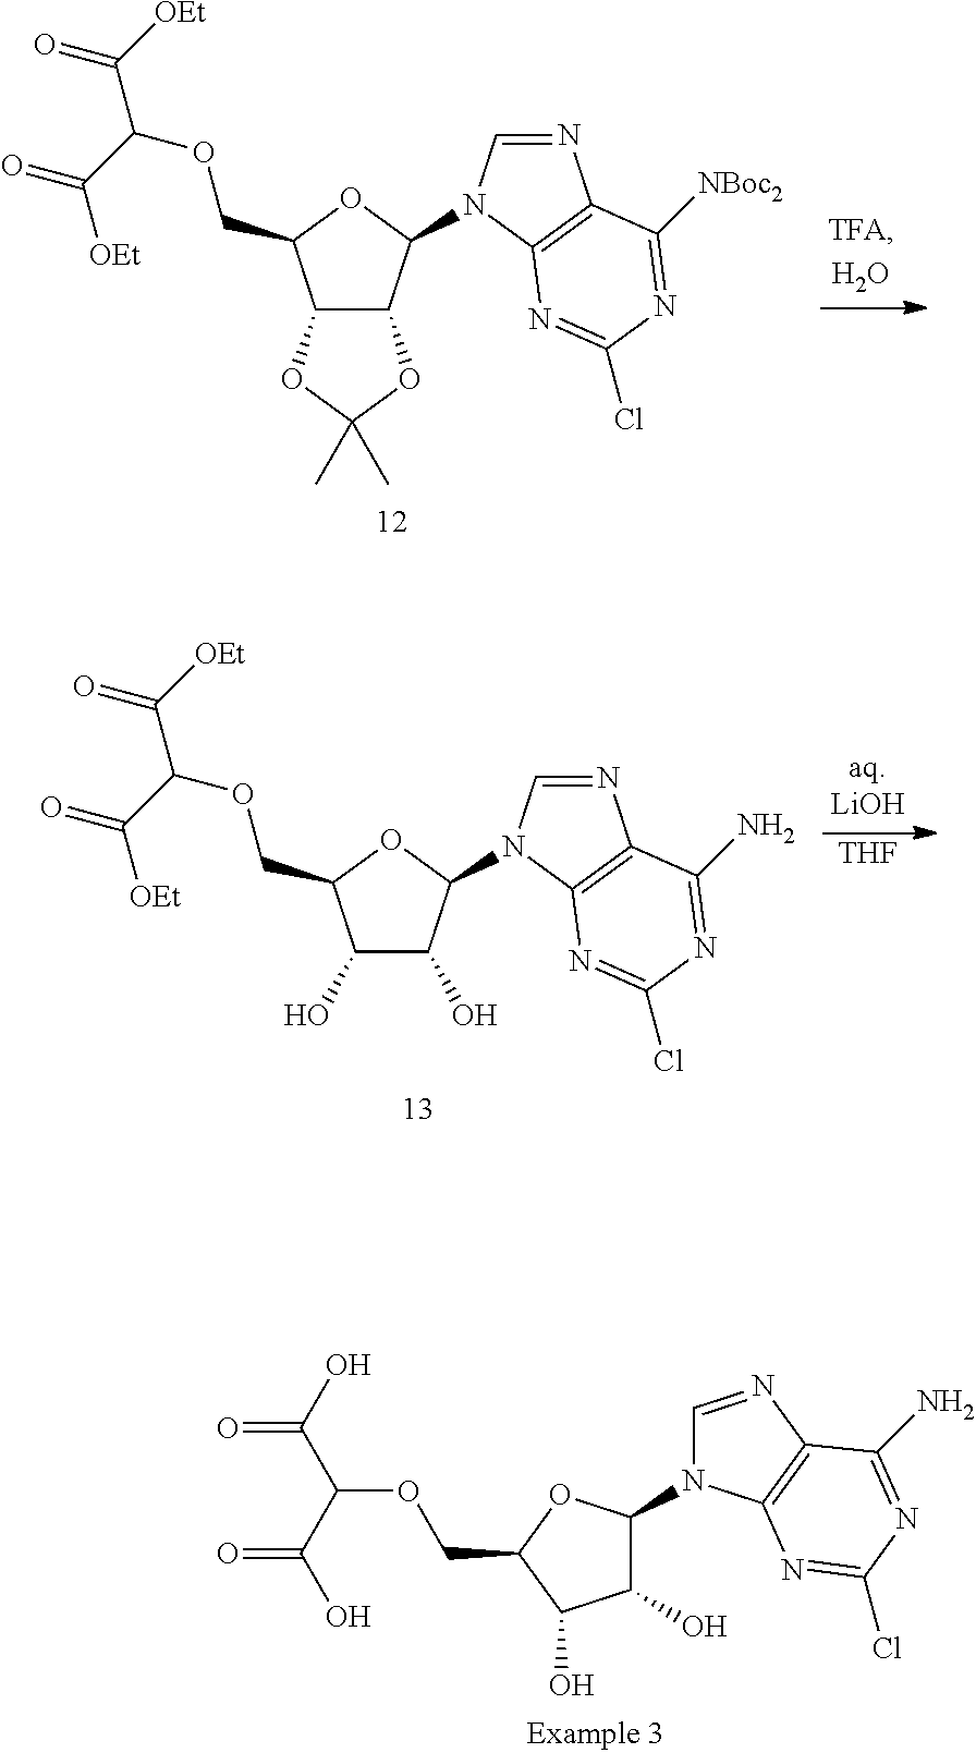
C12C(C(N3C=NC4=C3N=C(Cl)N=C4[NBoc2])OC1COC(C([OEt])=O)C([OEt])=O)OC(C)(C)O2.C1(O)C(N2C=NC3=C2N=C(Cl)N=C3N)OC(COC(C(O)=O)C(O)=O)C1O.[THF].C1(O)C(O)C(N2C=NC3=C2N=C(Cl)N=C3N)OC1COC(C([OEt])=O)C([OEt])=O
